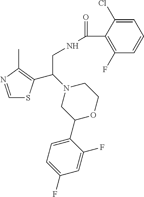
C1=NC(C)=C(C(N2CC(C3=CC=C(F)C=C3F)OCC2)CNC(=O)C2=C(F)C=CC=C2Cl)S1
